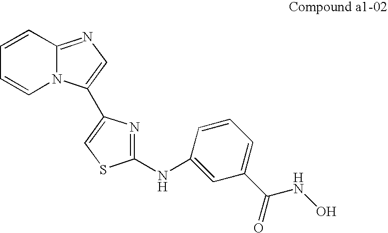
C1=CN2C(=NC=C2C2=CSC(NC3=CC(C(=O)NO)=CC=C3)=N2)C=C1
